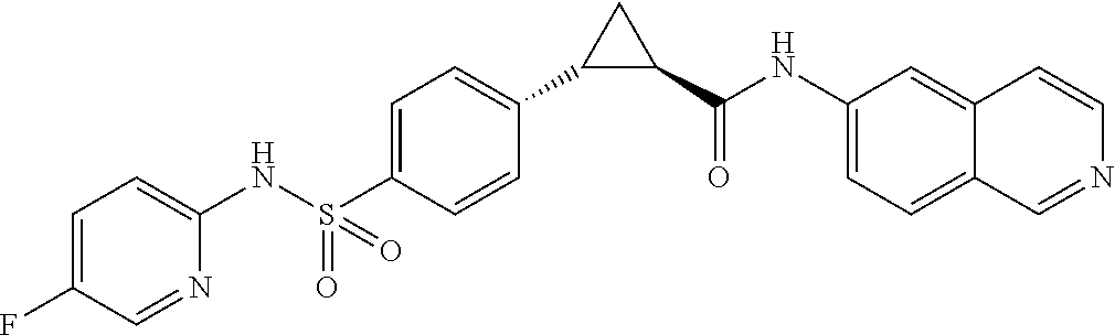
C1(NS(C2=CC=C(C3C(C(NC4=CC=C5C(=C4)C=CN=C5)=O)C3)C=C2)(=O)=O)=CC=C(F)C=N1
